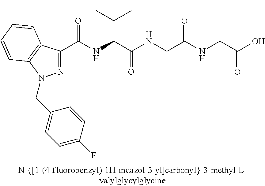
C(=O)(NC(C(C)(C)C)C(=O)NCC(NCC(O)=O)=O)C1=NN(CC2=CC=C(F)C=C2)C2=C1C=CC=C2
